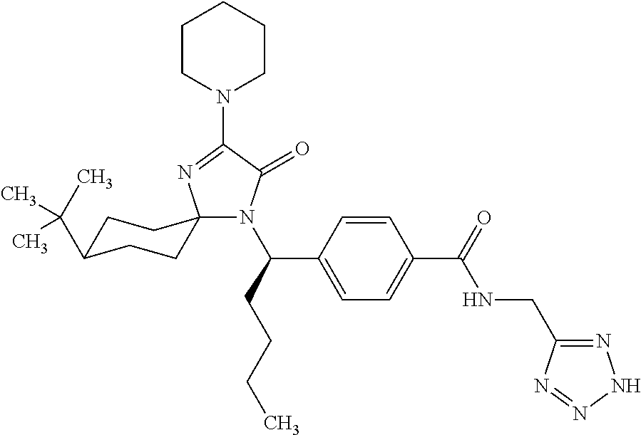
N1(C(CCCC)C2=CC=C(C(=O)NCC3=NNN=N3)C=C2)C(=O)C(N2CCCCC2)=NC12CCC(C(C)(C)C)CC2
